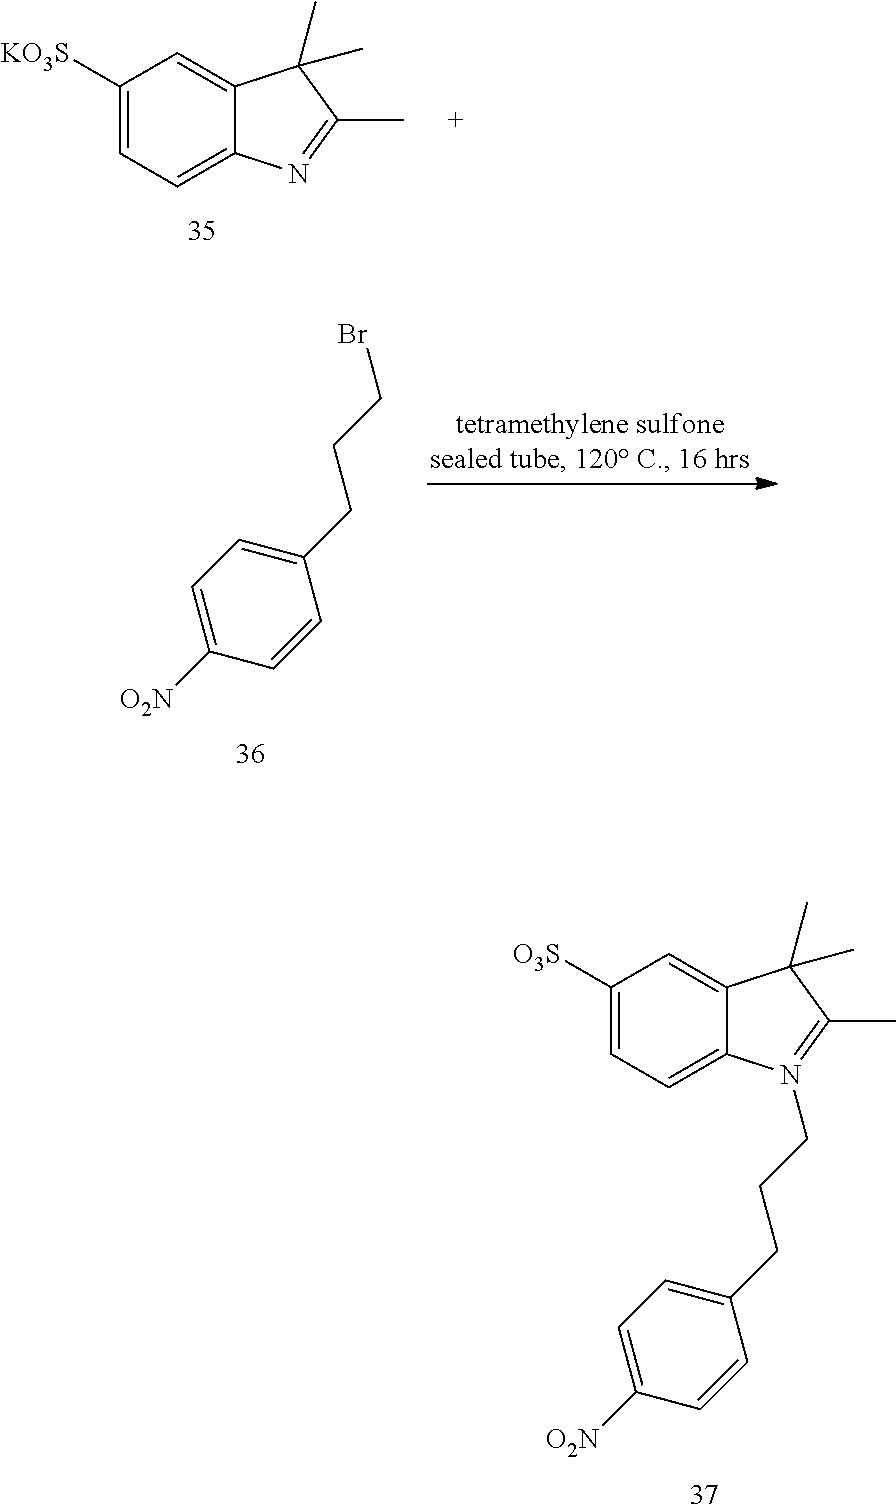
C1([O3S])=CC=C2C(=C1)C(C)(C)C(C)=N2CCCC1=CC=C([O2N])C=C1.C1([KO3S])=CC=C2C(=C1)C(C)(C)C(C)=N2.C1=C([O2N])C=CC(CCCBr)=C1
